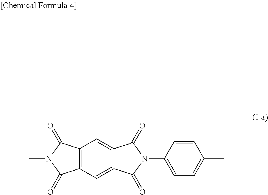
C12=C(C=C3C(=C1)C(=O)N(C1=CC=C(C)C=C1)C3=O)C(=O)N(C)C2=O
